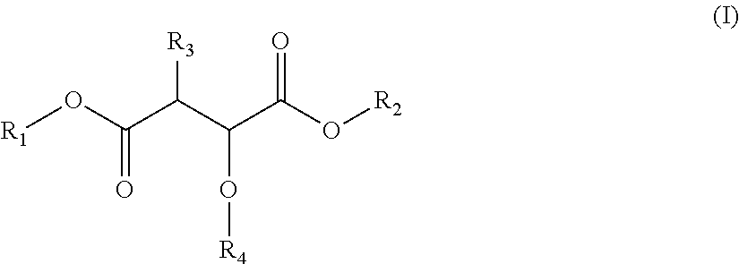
[R1]OC(C(C(C(O[R2])=O)O[R4])[R3])=O
